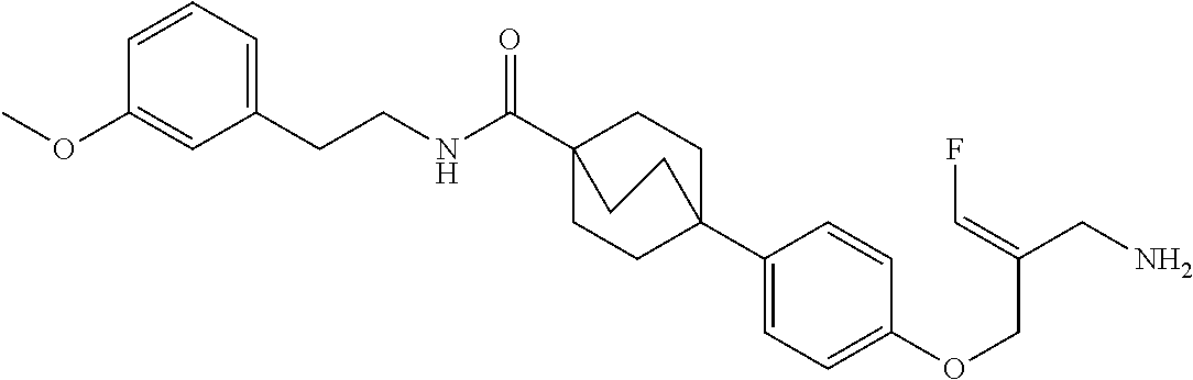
N(C(C12CCC(C3=CC=C(OCC(CN)=CF)C=C3)(CC1)CC2)=O)CCC1=CC=CC(OC)=C1
